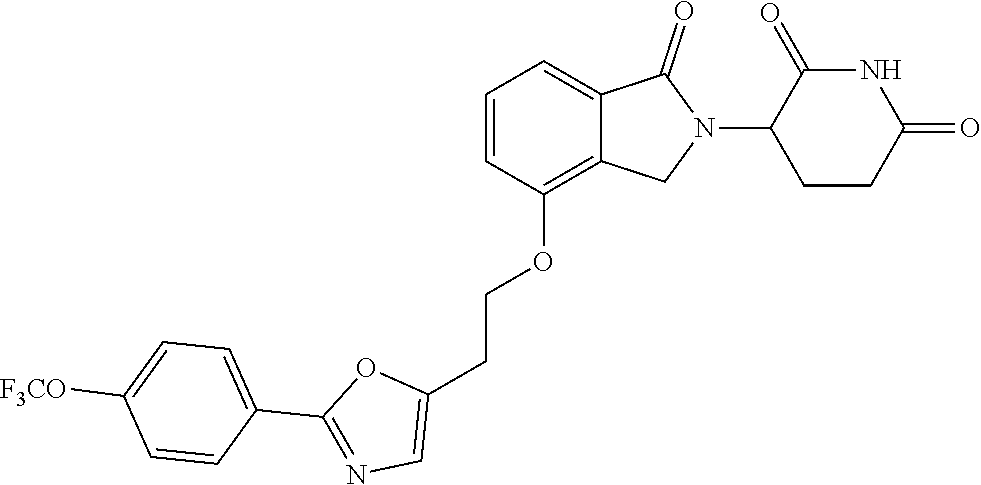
C1(OCCC2=CN=C(C3=CC=C([F3CO])C=C3)O2)=C2C(=CC=C1)C(=O)N(C1CCC(=O)NC1=O)C2
